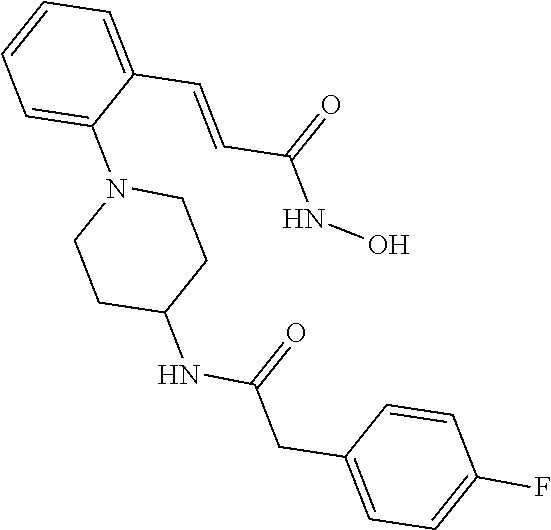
C1=C(C=CC(NO)=O)C(N2CCC(NC(=O)CC3=CC=C(F)C=C3)CC2)=CC=C1
